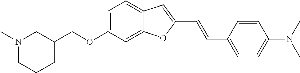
C1=C(OCC2CN(C)CCC2)C=C2C(=C1)C=C(C=CC1=CC=C(N(C)C)C=C1)O2
